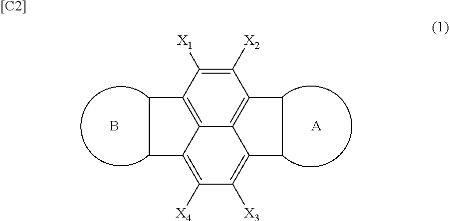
C1([X2])=C([X1])C2=C3C4=C1CCC4=C([X3])C([X4])=C3CC2.B.[A].[[C2]]
